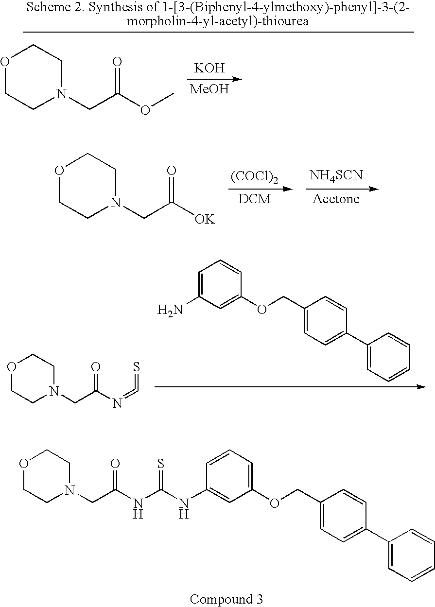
[(COCl)2].[DCM].O1CCN(CC([OK])=O)CC1.[NH4SCN].[Acetone].C1=C(N)C=C(OCC2=CC=C(C3=CC=CC=C3)C=C2)C=C1.O1CCN(CC(N=C=S)=O)CC1.C1=CC=C(OCC2=CC=C(C3=CC=CC=C3)C=C2)C=C1NC(NC(CN1CCOCC1)=O)=S.[KOH].[MeOH].O1CCN(CC(OC)=O)CC1
